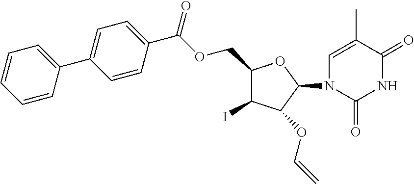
C1=CC=CC(C2=CC=C(C(=O)OCC3C(I)C(OC=C)C(N4C=C(C)C(=O)NC4=O)O3)C=C2)=C1
